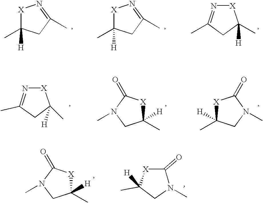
N1=C(C)CC(C)([H])[X]1.C1([H])(C)[X]C(=O)N(C)C1.[X]1C([H])(C)CN(C)C1=O.[X]1C([H])(C)CN(C)C1=O.C1([H])(C)[X]C(=O)N(C)C1.[X]1C(C)([H])CC(C)=N1.[X]1C(C)([H])CC(C)=N1.[X]1N=C(C)CC1(C)[H]
